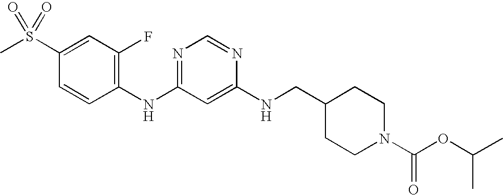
C1(S(C)(=O)=O)=CC(F)=C(NC2=NC=NC(NCC3CCN(C(OC(C)C)=O)CC3)=C2)C=C1
